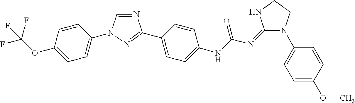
C1=CC(OC(F)(F)F)=CC=C1N1C=NC(C2=CC=C(NC(N=C3N(C4=CC=C(OC)C=C4)CCN3)=O)C=C2)=N1
